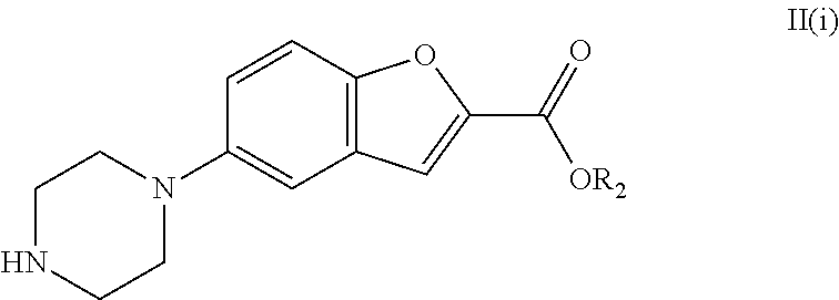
C1NCCN(C2=CC3=C(C=C2)OC(C(=O)[OR2])=C3)C1
